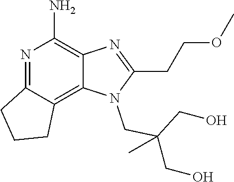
C12=C3C(=C(N)N=C1CCC2)N=C(CCOC)N3CC(CO)(CO)C
